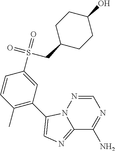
C12=NC=C(C3=C(C)C=CC(S(=O)(=O)CC4CCC(O)CC4)=C3)N1N=CN=C2N
